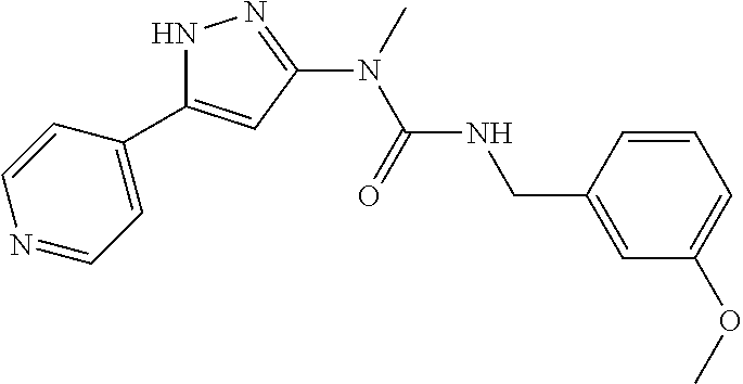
N1C(C2=CC=NC=C2)=CC(N(C(NCC2=CC(OC)=CC=C2)=O)C)=N1
